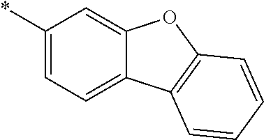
C12=CC(*)=CC=C1C1=C(O2)C=CC=C1
